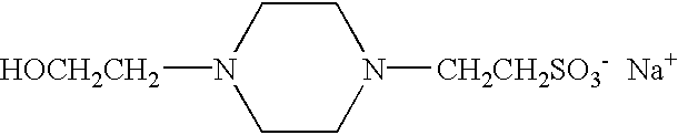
C1CN([CH2CH2SO3-])CCN1[HOCH2CH2].[Na]
